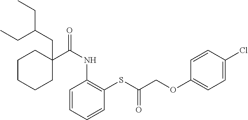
C1C(CC(CC)CC)(C(NC2=C(SC(COC3=CC=C(Cl)C=C3)=O)C=CC=C2)=O)CCCC1
